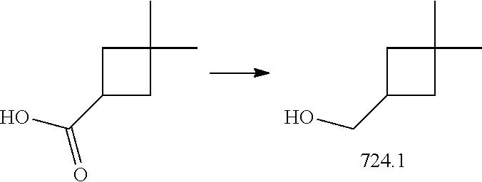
OC(C1CC(C)(C)C1)=O.OCC1CC(C)(C)C1
